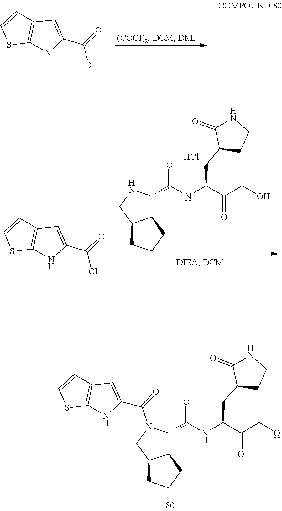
C12=C(SC=C1)NC(C(O)=O)=C2.O=C(NC(C(=O)CO)CC1C(=O)NCC1)C1N(C(C2=CC3=C(SC=C3)N2)=O)CC2CCCC12.C12=C(SC=C1)NC(C(Cl)=O)=C2.C(C(=O)CO)(NC(=O)C1NCC2CCCC12)CC1C(=O)NCC1.Cl
